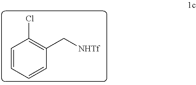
C1=CC=CC(C[NHTf])=C1Cl
